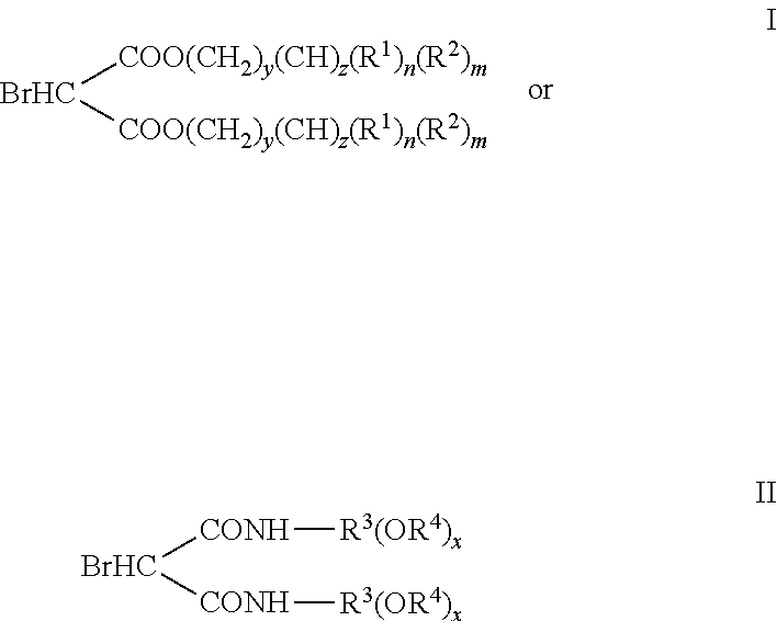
[BrHC]([COO(CH2)y(CH)z(R1)n(R2)m])[COO(CH2)y(CH)z(R1)n(R2)m].[BrHC]([CONH][R3(OR4)x])[CONH][R3(OR4)x]
